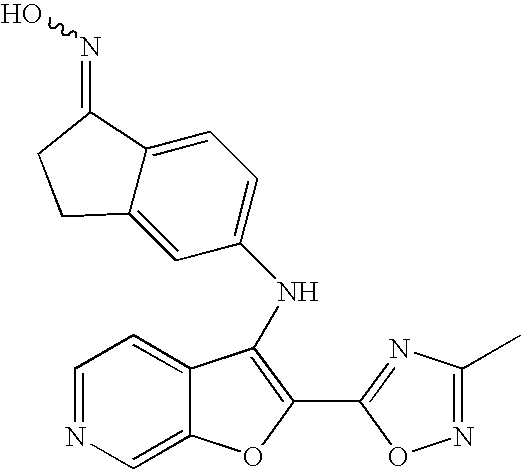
N(C1=C(C2=NC(C)=NO2)OC2=CN=CC=C21)C1=CC=C2C(=C1)CCC2=NO
